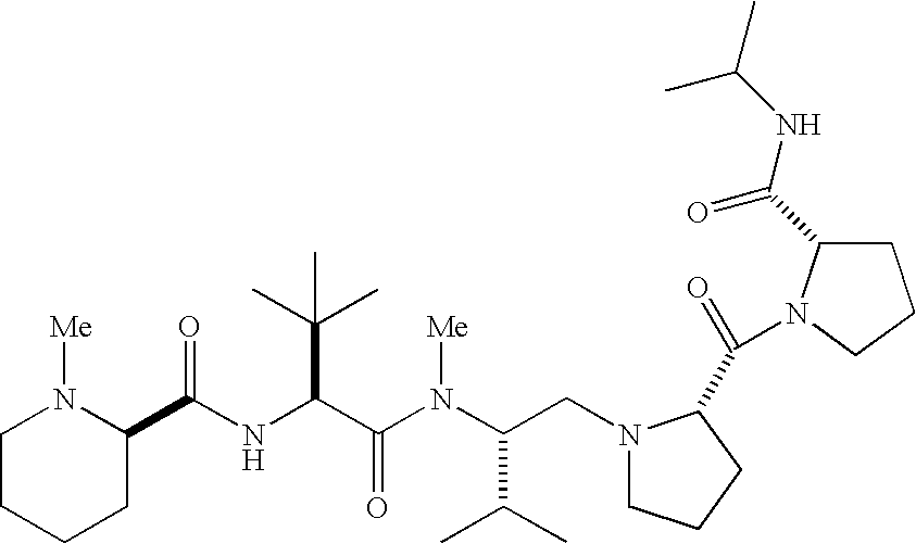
N(C(C(N(C(C(C)C)CN1CCCC1C(=O)N1C(C(NC(C)C)=O)CCC1)[Me])=O)C(C)(C)C)C(=O)C1N([Me])CCCC1
